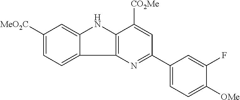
C12=C(NC3=CC([MeO2C])=CC=C13)C([CO2Me])=CC(C1=CC=C([OMe])C(F)=C1)=N2
